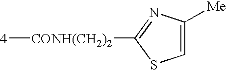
[4][CONH(CH2)2]C1=NC([Me])=CS1
